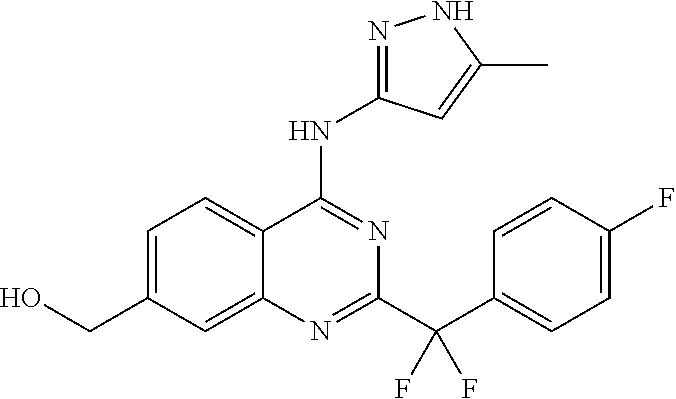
C1=C(CO)C=C2C(=C1)C(NC1=NNC(C)=C1)=NC(C(C1=CC=C(F)C=C1)(F)F)=N2
